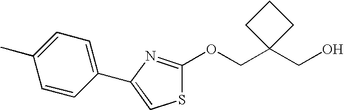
S1C(OCC2(CO)CCC2)=NC(C2=CC=C(C)C=C2)=C1
